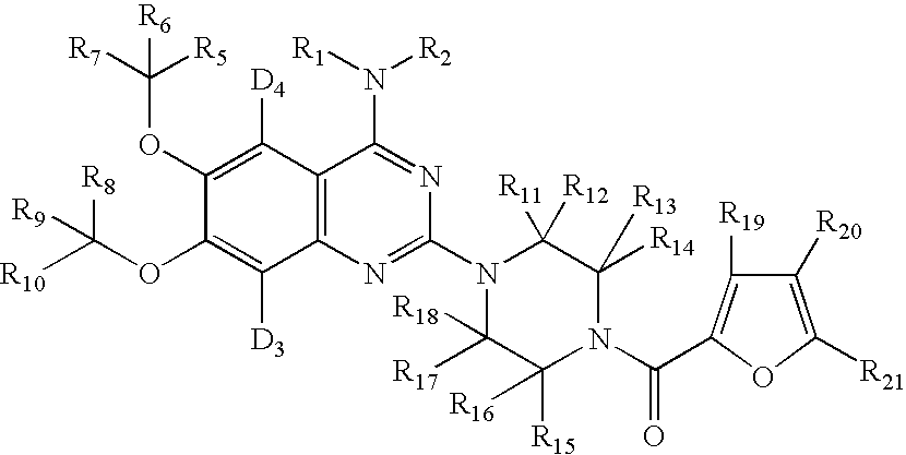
C12=C(N=C(N3C([R18])([R17])C([R15])([R16])N(C(=O)C4=C([R19])C([R20])=C([R21])O4)C([R13])([R14])C3([R11])[R12])N=C1N([R1])[R2])C([D3])=C(OC([R10])([R8])[R9])C(OC([R7])([R5])[R6])=C2[D4]
